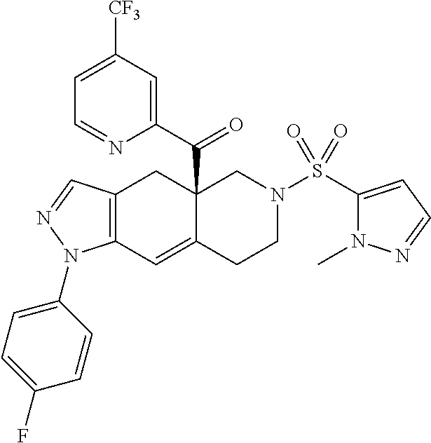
C12(C(C3=CC([CF3])=CC=N3)=O)C(=CC3=C(C1)C=NN3C1=CC=C(F)C=C1)CCN(S(C1=CC=NN1C)(=O)=O)C2
